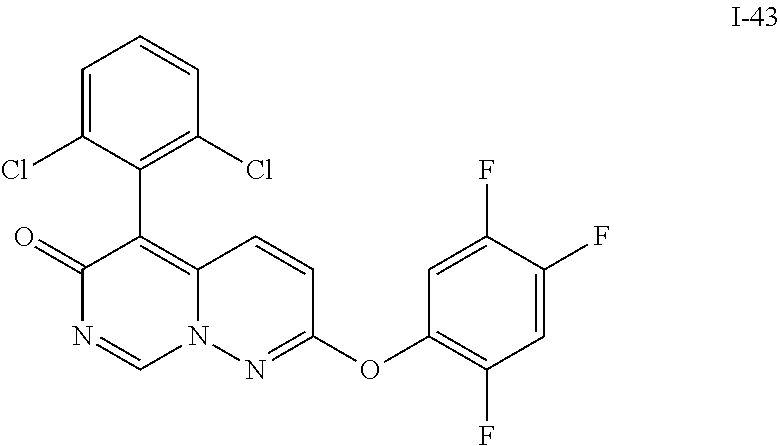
C1=C(Cl)C(C2=C3N(C=NC2=O)N=C(OC2=C(F)C=C(F)C(F)=C2)C=C3)=C(Cl)C=C1
